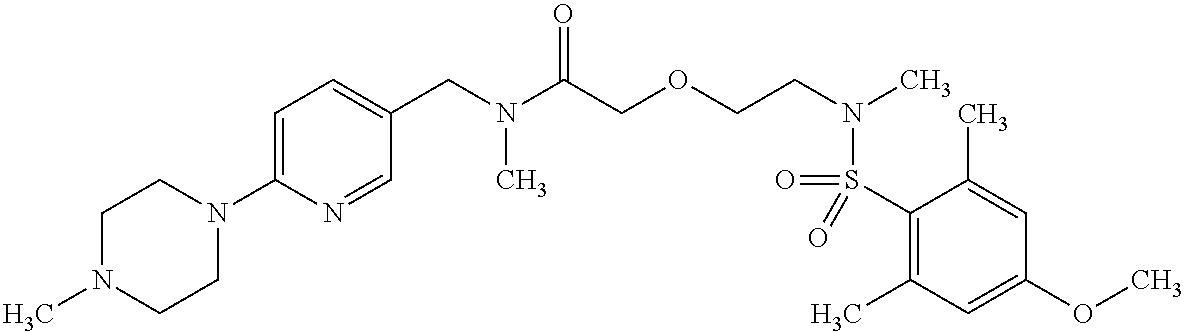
C1(S(=O)(N(CCOCC(N(CC2=CC=C(N3CCN(C)CC3)N=C2)C)=O)C)=O)=C(C)C=C(OC)C=C1C
